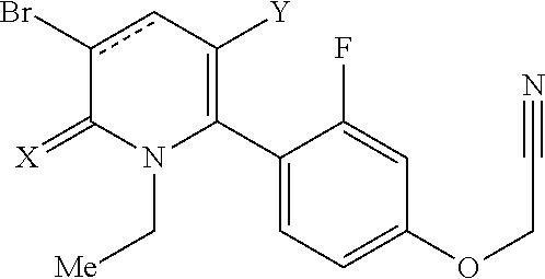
C1(C2=C([Y])cc(Br)C(=[X])N2C[Me])=CC=C(OCC#N)C=C1F
